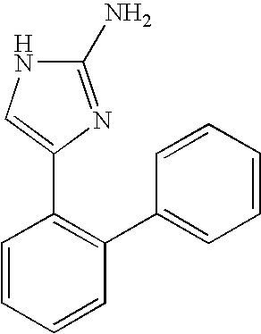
C1=CC=CC(C2=CC=CC=C2)=C1C1=CNC(N)=N1
